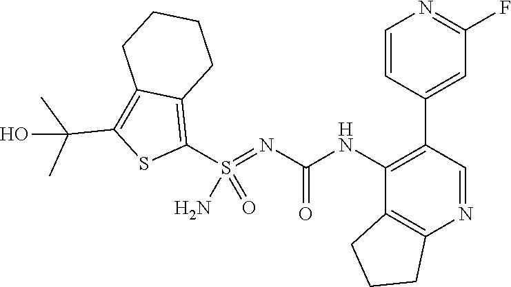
C1(C2=CC(F)=NC=C2)=C(NC(N=S(C2=C3C(=C(C(C)(C)O)S2)CCCC3)(=O)N)=O)C2=C(N=C1)CCC2
